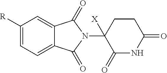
C1([R])=CC=C2C(=C1)C(=O)N(C1([X])C(=O)NC(=O)CC1)C2=O
